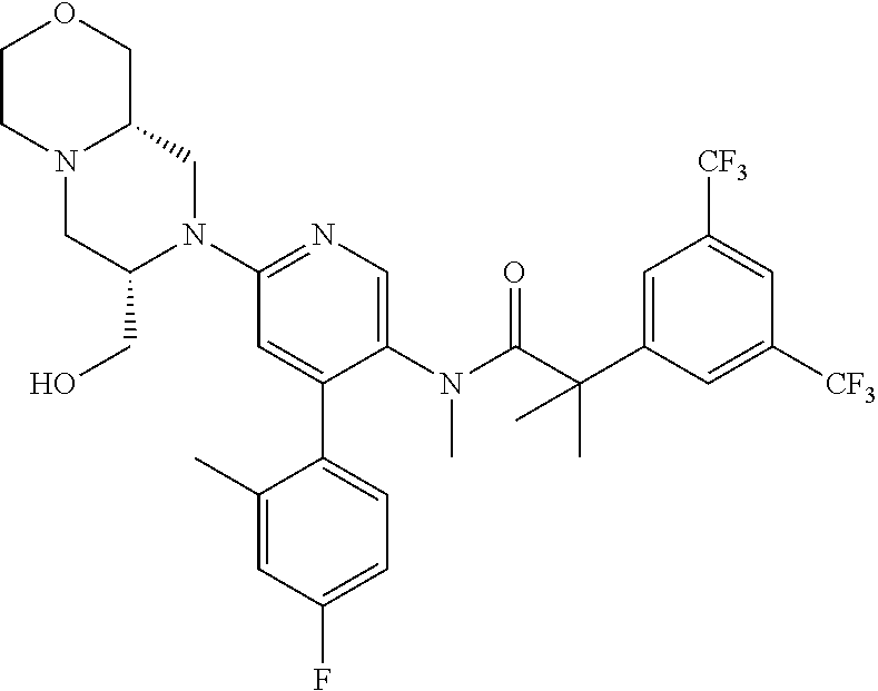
C1(CO)N(C2=NC=C(N(C(=O)C(C3=CC([CF3])=CC([CF3])=C3)(C)C)C)C(C3=CC=C(F)C=C3C)=C2)CC2N(C1)CCOC2
